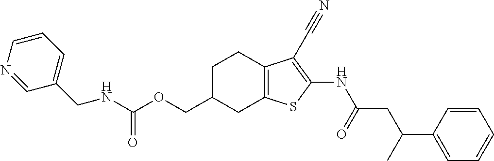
C(C1CC2=C(CC1)C(C#N)=C(NC(CC(C1=CC=CC=C1)C)=O)S2)OC(NCC1=CC=CN=C1)=O
